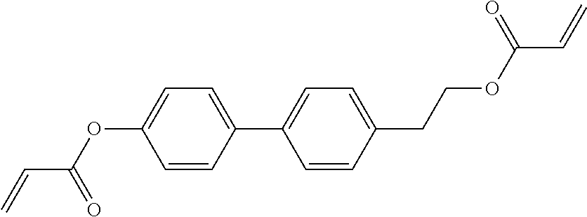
C(C(OC1=CC=C(C2=CC=C(CCOC(C=C)=O)C=C2)C=C1)=O)=C
